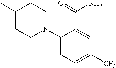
C1(C)CCN(C2=CC=C([CF3])C=C2C(=O)N)CC1
